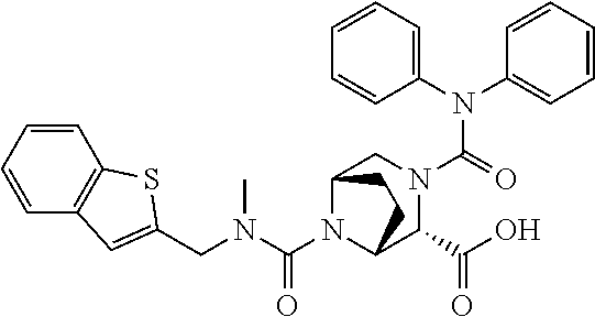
N(C(=O)N1CC2N(C(N(CC3=CC4=C(C=CC=C4)S3)C)=O)C(C1C(O)=O)CC2)(C1=CC=CC=C1)C1=CC=CC=C1
